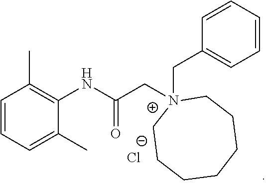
C1=CC=C(C)C(NC(C[N+]2(CC3=CC=CC=C3)CCCCCCC2)=O)=C1C.[Cl-]
